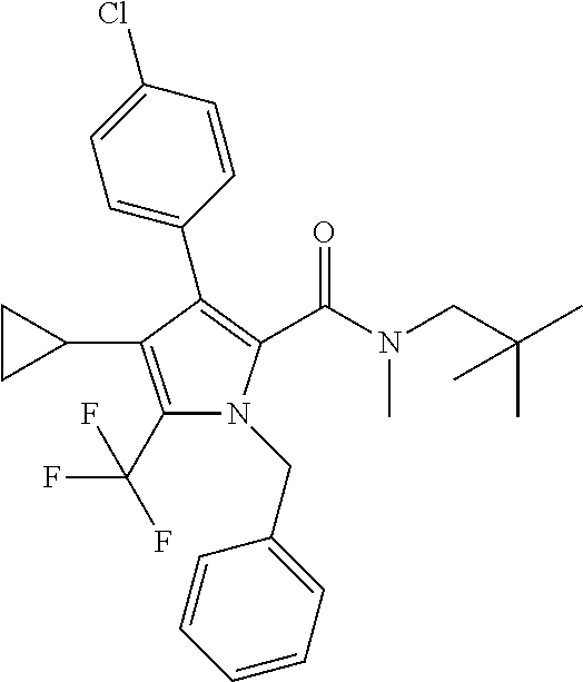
C1(C2=C(C(N(CC(C)(C)C)C)=O)N(CC3=CC=CC=C3)C(C(F)(F)F)=C2C2CC2)=CC=C(Cl)C=C1
